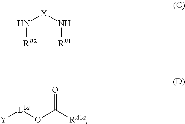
N([RB2])[X]N[RB1].O=C([RA1a])O[L1a][Y]
